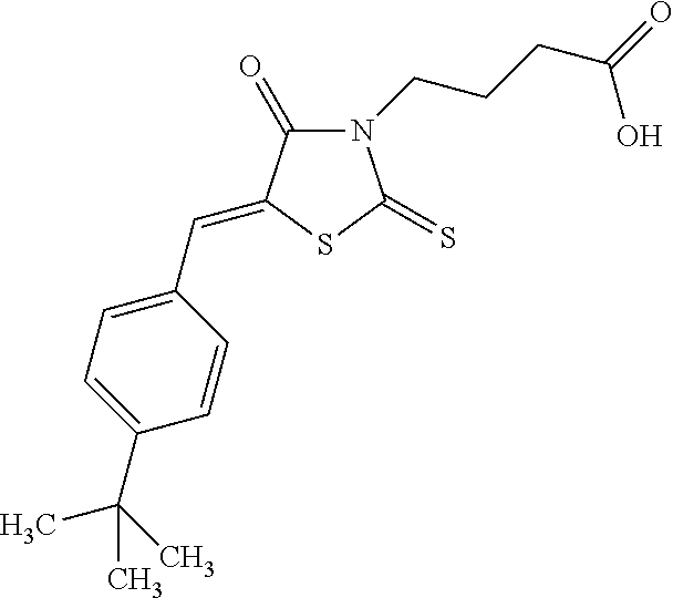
N1(CCCC(=O)O)C(=O)C(=CC2=CC=C(C(C)(C)C)C=C2)SC1=S
